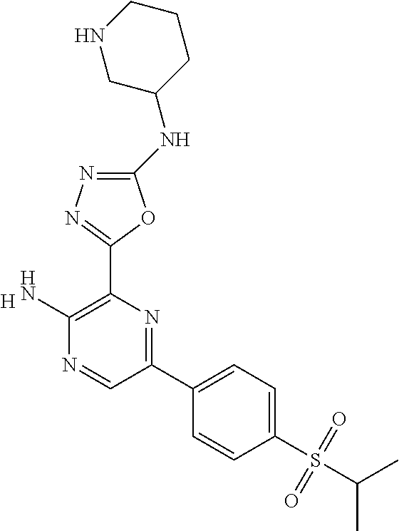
[H].C1(N)=C(C2=NN=C(NC3CCCNC3)O2)N=C(C2=CC=C(S(C(C)C)(=O)=O)C=C2)C=N1
